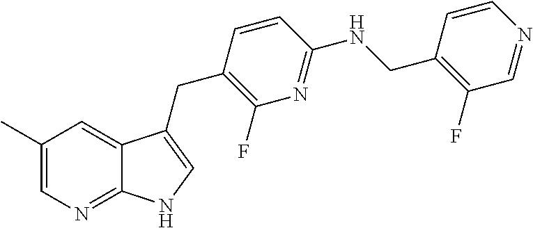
C1=CN=CC(F)=C1CNC1=NC(F)=C(CC2=CNC3=NC=C(C)C=C32)C=C1
